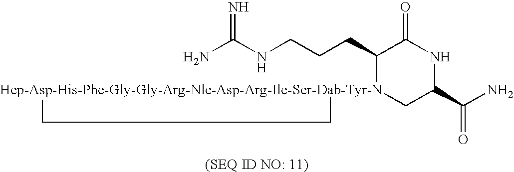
NC(NCCCC1[Hep-Asp-His-Phe-Gly-Gly-Arg-Nle-Asp-Arg-Ile-Ser-Dab-Tyr-N]2(CC(C(N)=O)NC1=O)CC2)=N
